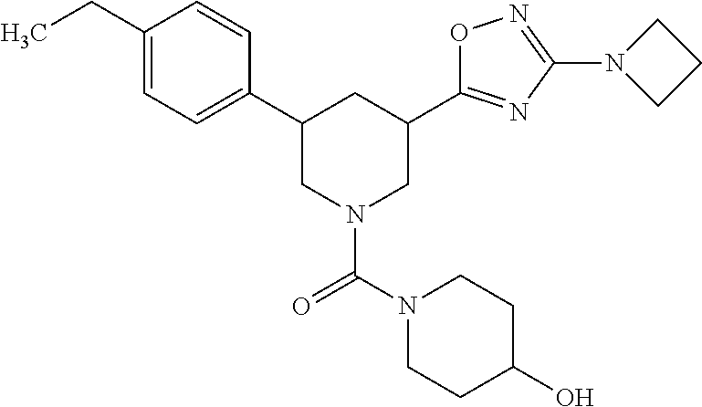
C1=CC(C2CN(C(N3CCC(O)CC3)=O)CC(C3=NC(N4CCC4)=NO3)C2)=CC=C1CC
